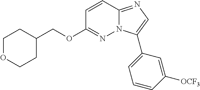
C1C(COC2=NN3C(=NC=C3C3=CC=CC([OCF3])=C3)C=C2)CCOC1
